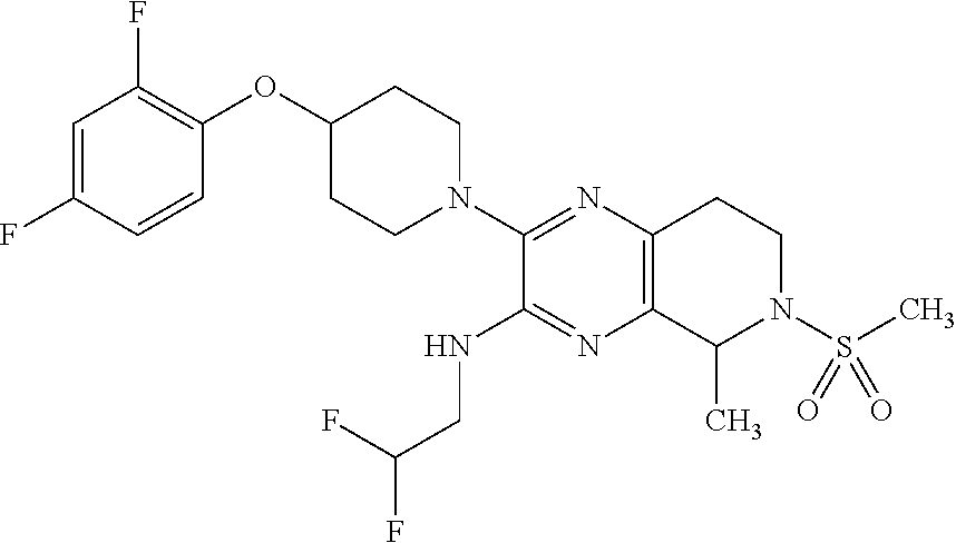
C1=C(F)C=CC(OC2CCN(C3=NC4=C(N=C3NCC(F)F)C(C)N(S(C)(=O)=O)CC4)CC2)=C1F
